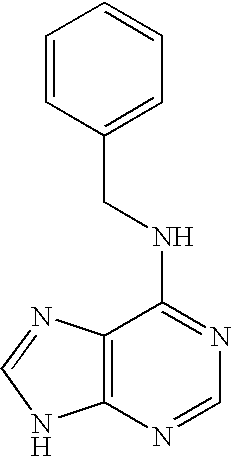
C12=C(N=CN=C1NCC1=CC=CC=C1)NC=N2
